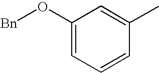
C1(O[Bn])=CC=CC(C)=C1
